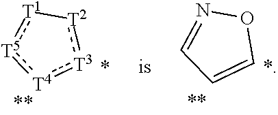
[T3]1:[T4]:[T5]:[T1][T2]:1.C1=CC=NO1
